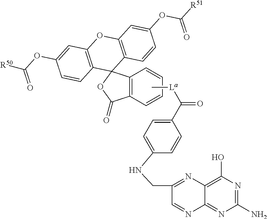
C12=C(C=CC=C1)C(=O)OC21C2=C(OC3=C1C=CC(OC(=O)[R50])=C3)C=C(OC(=O)[R51])C=C2.[La](C)C(=O)C1=CC=C(NCC2=NC3=C(O)N=C(N)N=C3N=C2)C=C1
